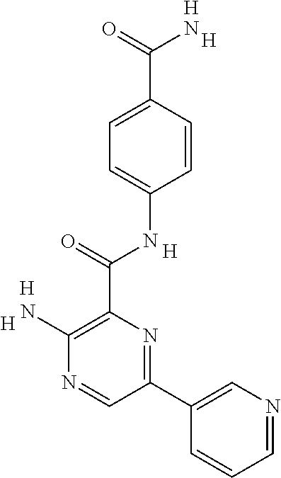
C1(N)=C(C(NC2=CC=C(C(N)=O)C=C2)=O)N=C(C2=CN=CC=C2)C=N1.[H].[H].[H].[H].[H]
